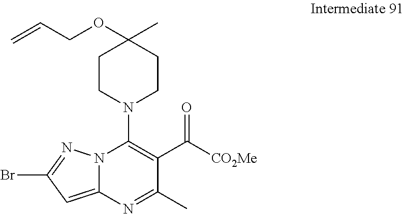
C1CN(C2=C(C([CO2Me])=O)C(C)=NC3=CC(Br)=NN23)CCC1(OCC=C)C
